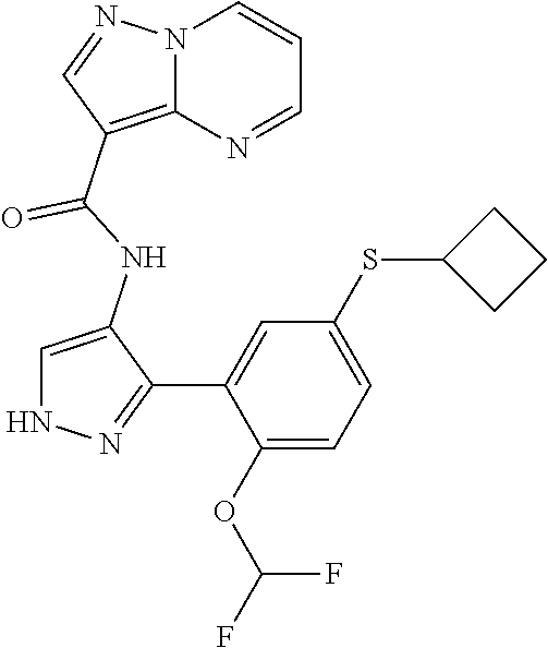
C1=C(NC(=O)C2=C3N(C=CC=N3)N=C2)C(C2=CC(SC3CCC3)=CC=C2OC(F)F)=NN1
